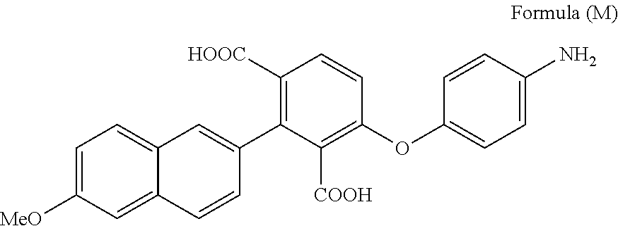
C1=C([MeO])C=C2C(=C1)C=C(C1=C([HOOC])C=CC(OC3=CC=C(N)C=C3)=C1[COOH])C=C2
